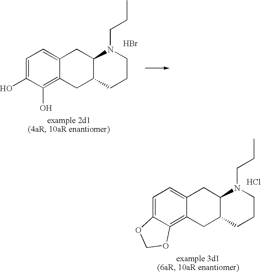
C1=C(O)C(O)=C2C(=C1)CC1C(C2)CCCN1CCC.Br.C1=C2C(=C3C(=C1)CC1C(C3)CCCN1CCC)OCO2.Cl
